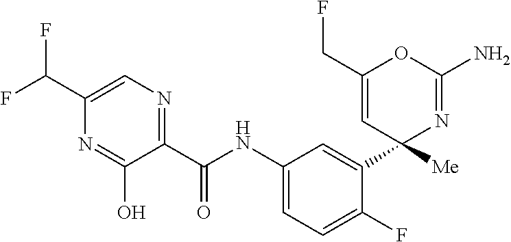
C1(C(NC2=CC=C(F)C(C3([Me])N=C(N)OC(CF)=C3)=C2)=O)=NC=C(C(F)F)N=C1O
